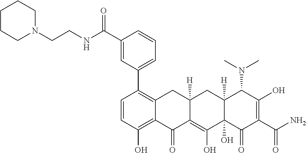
C1=CC(O)=C2C(=C1C1=CC=CC(C(NCCN3CCCCC3)=O)=C1)CC1([H])C(=C(O)C3(O)C([H])(C1)C(N(C)C)C(O)=C(C(=O)N)C3=O)C2=O
